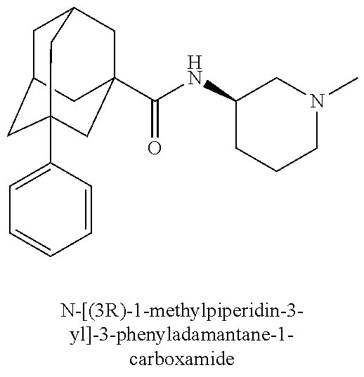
C1C2CC3(C4=CC=CC=C4)CC(C(NC4CCCN(C)C4)=O)(CC1C3)C2
